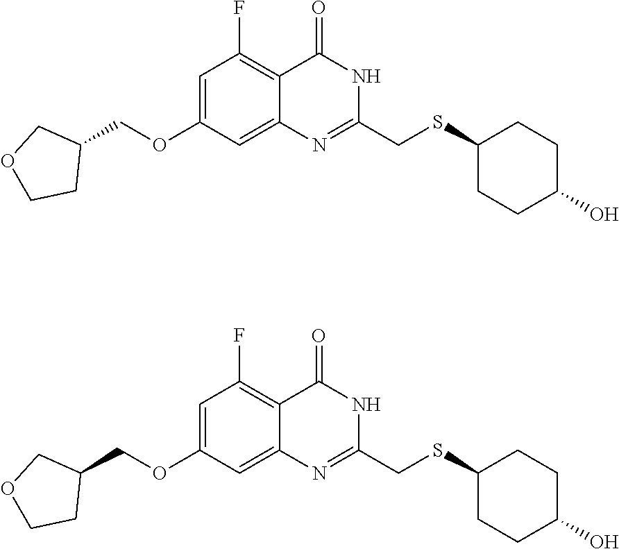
C1(CSC2CCC(O)CC2)=NC2=CC(OCC3CCOC3)=CC(F)=C2C(=O)N1.C1(CSC2CCC(O)CC2)=NC2=CC(OCC3CCOC3)=CC(F)=C2C(=O)N1
